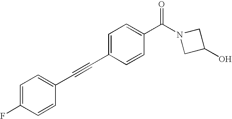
C1=C(F)C=CC(C#CC2=CC=C(C(N3CC(O)C3)=O)C=C2)=C1
